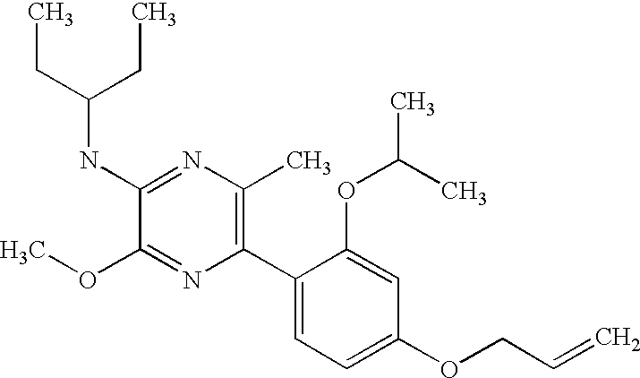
C1(NC(CC)CC)=NC(C)=C(C2=CC=C(OCC=C)C=C2OC(C)C)N=C1OC
